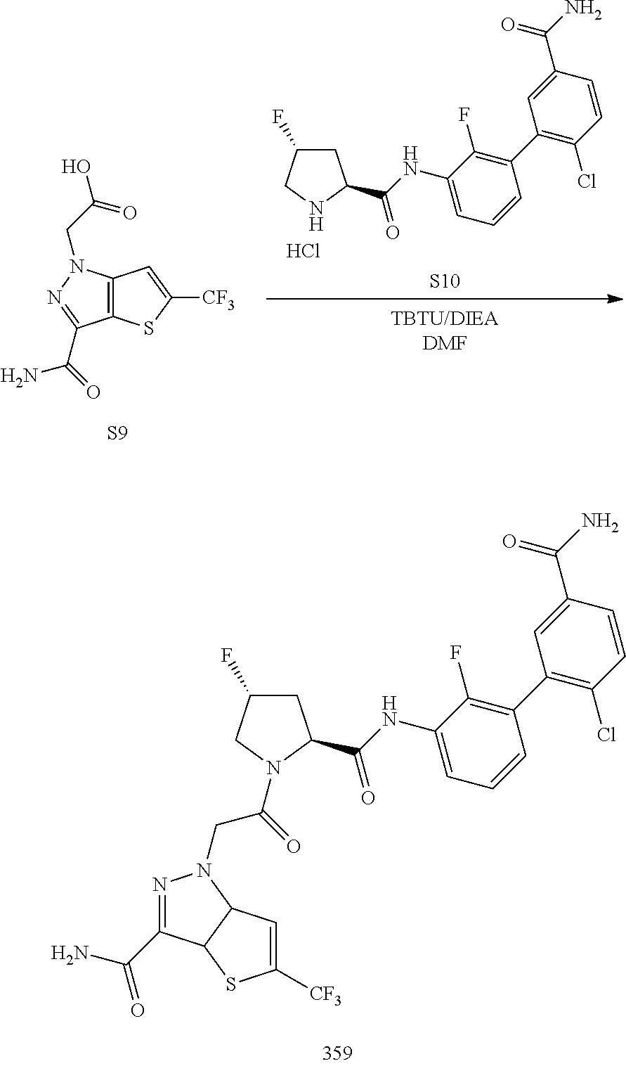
C1C(F)CN(C(=O)CN2N=C(C(N)=O)C3C2C=C([CF3])S3)C1C(NC1=CC=CC(C2=C(Cl)C=CC(C(N)=O)=C2)=C1F)=O.[S9].[TBTU/DIEADMF].C1C(F)CNC1C(NC1=CC=CC(C2=C(Cl)C=CC(C(N)=O)=C2)=C1F)=O.C12=C(SC([CF3])=C1)C(C(=O)N)=NN2CC(O)=O.[S10].Cl
